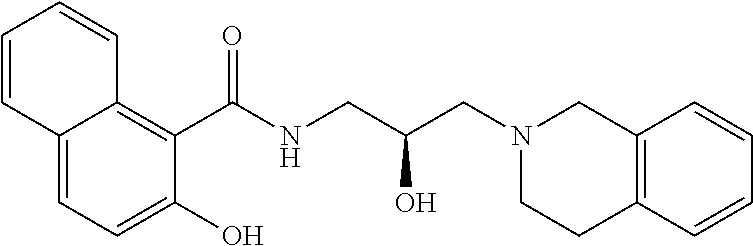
C12=CC=C(O)C(C(NCC(CN3CCC4=C(C3)C=CC=C4)O)=O)=C1C=CC=C2
